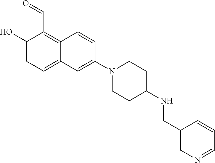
C1(O)=CC=C2C(=C1C=O)C=CC(N1CCC(NCC3=CN=CC=C3)CC1)=C2
